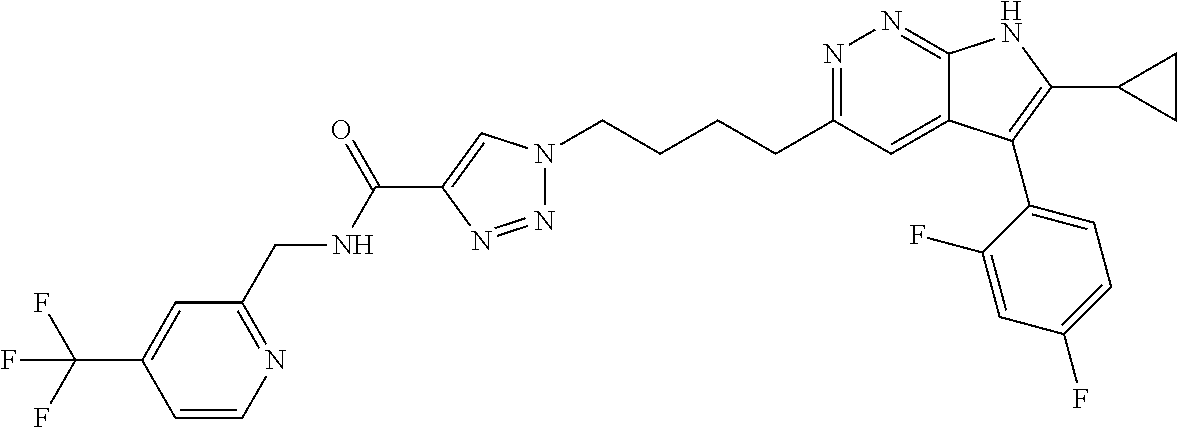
N1=C(CCCCN2N=NC(C(NCC3=NC=CC(C(F)(F)F)=C3)=O)=C2)C=C2C(=N1)NC(C1CC1)=C2C1=CC=C(F)C=C1F
